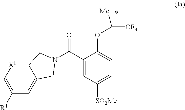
C12=[X1]C=C([R1])C=C1CN(C(C1=CC([SO2Me])=CC=C1OC([CF3])[Me])=O)C2
